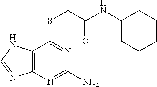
C12=C(N=C(N)N=C1SCC(NC1CCCCC1)=O)N=CN2
